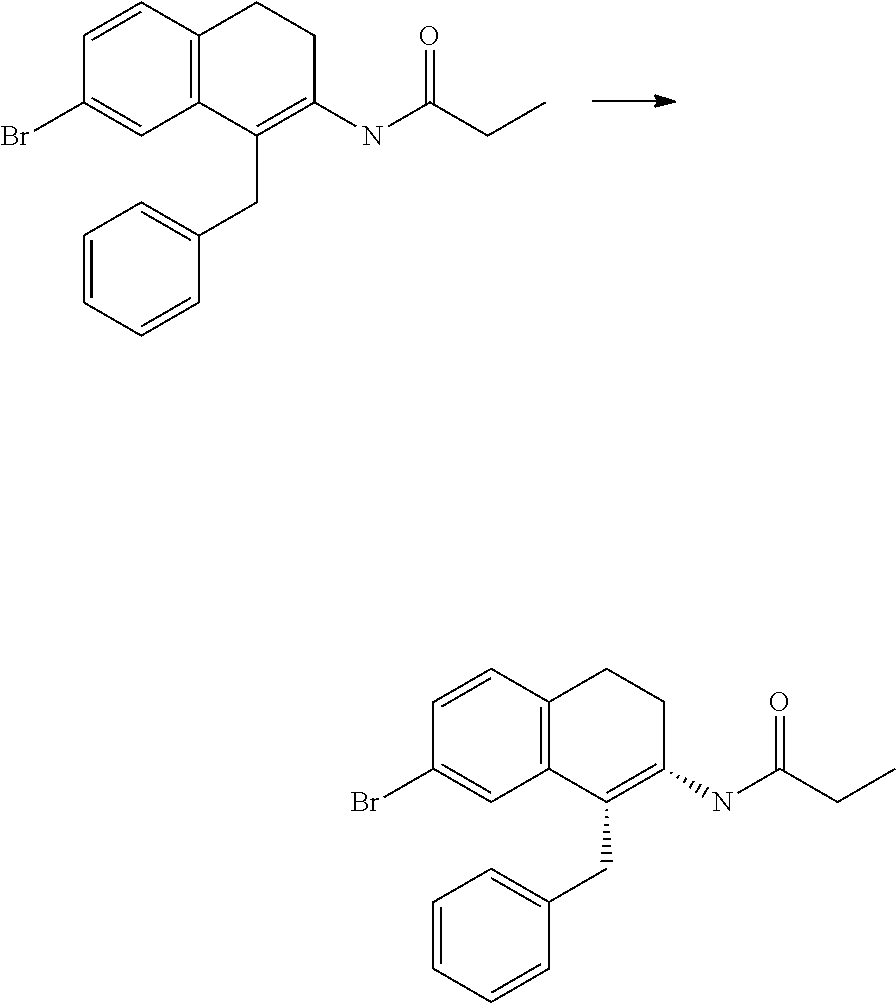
C1=CC2=C(C=C1Br)C(CC1=CC=CC=C1)=C(NC(=O)CC)CC2.C1=CC2=C(C=C1Br)C(CC1=CC=CC=C1)=C(NC(=O)CC)CC2
